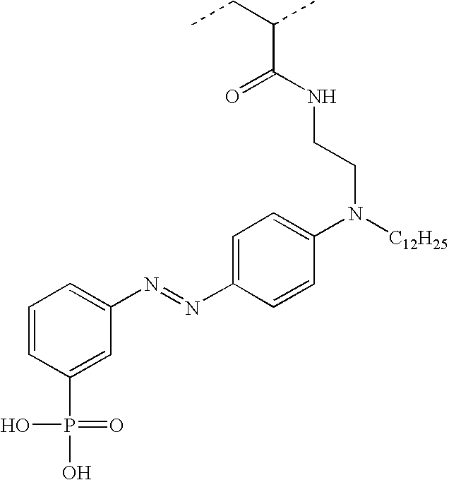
C(NC(C(CC)C)=O)CN([C12H25])C1=CC=C(N=NC2=CC=CC(P(O)(=O)O)=C2)C=C1
